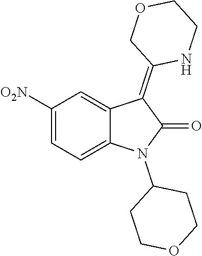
C1([O2N])=CC=C2C(=C1)C(=C1NCCOC1)C(=O)N2C1CCOCC1
